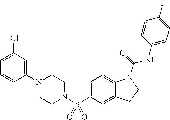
C1(N2CCN(S(C3=CC=C4C(=C3)CCN4C(=O)NC3=CC=C(F)C=C3)(=O)=O)CC2)=CC(Cl)=CC=C1
